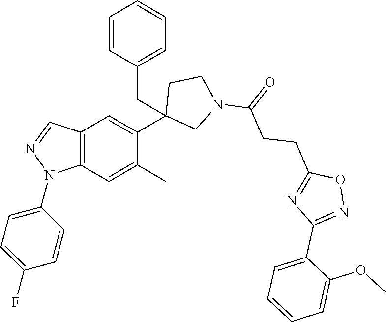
C12=C(C=C(C)C(C3(CC4=CC=CC=C4)CN(C(=O)CCC4=NC(C5=CC=CC=C5OC)=NO4)CC3)=C1)N(C1=CC=C(F)C=C1)N=C2
